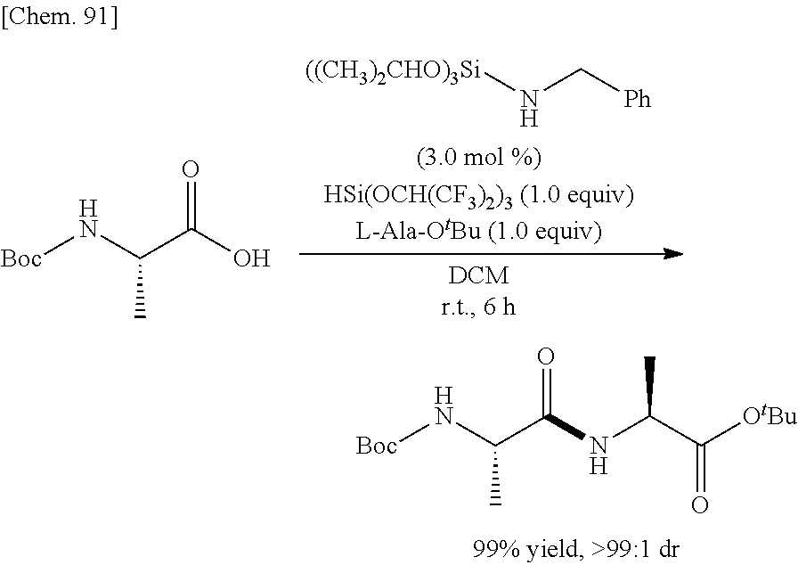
[Boc]NC(C(NC(C([OtBu])=O)C)=O)C.[((CH3)2CHO)3Si]NC[Ph].[Boc]NC(C(O)=O)C
